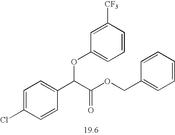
C1=C(Cl)C=CC(C(C(OCC2=CC=CC=C2)=O)OC2=CC=CC([CF3])=C2)=C1
